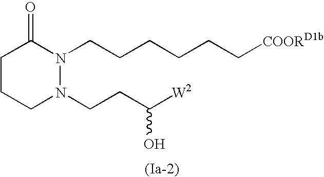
C1CCN(CCC([W2])O)N(CCCCCC[COORD1b])C1=O
